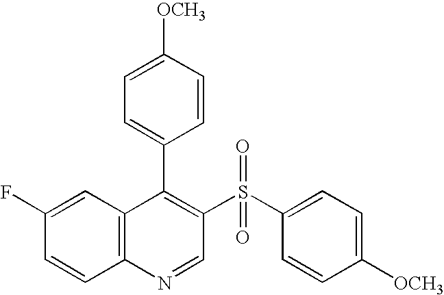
C12=C(C=C(F)C=C1)C(C1=CC=C([OCH3])C=C1)=C(S(C1=CC=C([OCH3])C=C1)(=O)=O)C=N2
